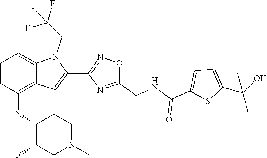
C1=C(C(C)(O)C)SC(C(=O)NCC2=NC(C3=CC4=C(NC5C(F)CN(C)CC5)C=CC=C4N3CC(F)(F)F)=NO2)=C1
